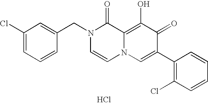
C1(Cl)=CC=CC(CN2C=CN3C(=C(O)C(=O)C(C4=C(Cl)C=CC=C4)=C3)C2=O)=C1.Cl
